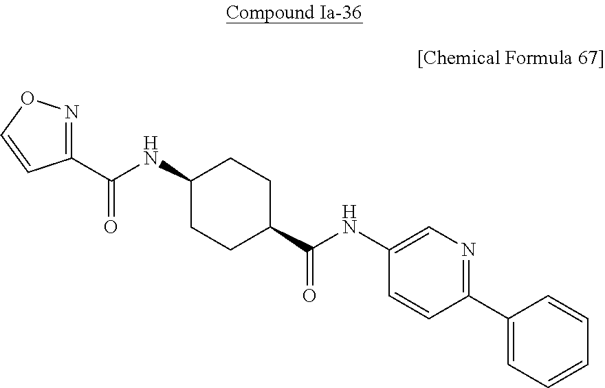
C1(C(NC2CCC(C(NC3=CN=C(C4=CC=CC=C4)C=C3)=O)CC2)=O)=NOC=C1
